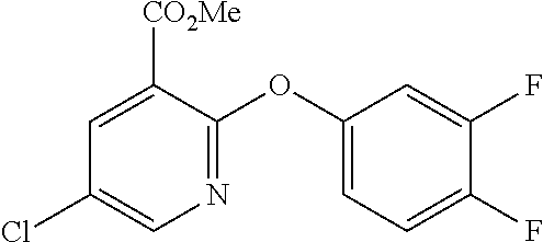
C1([CO2Me])=CC(Cl)=CN=C1OC1=CC=C(F)C(F)=C1
